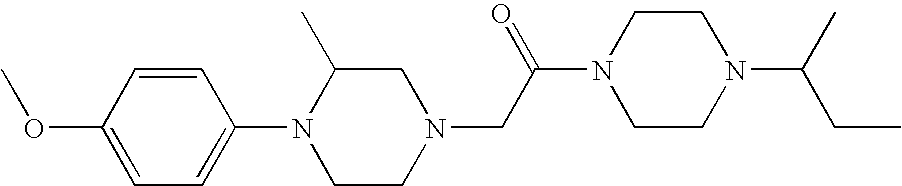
COC1=CC=C(N2CCN(CC(N3CCN(C(C)CC)CC3)=O)CC2C)C=C1
